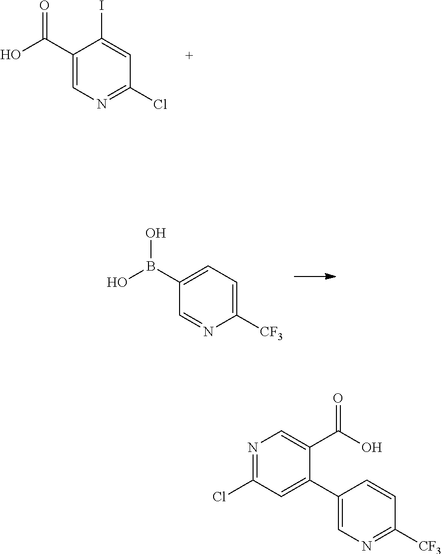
C1(C(O)=O)=CN=C(Cl)C=C1I.C1(B(O)O)=CC=C([CF3])N=C1.N1=C(Cl)C=C(C2=CN=C([CF3])C=C2)C(C(O)=O)=C1
